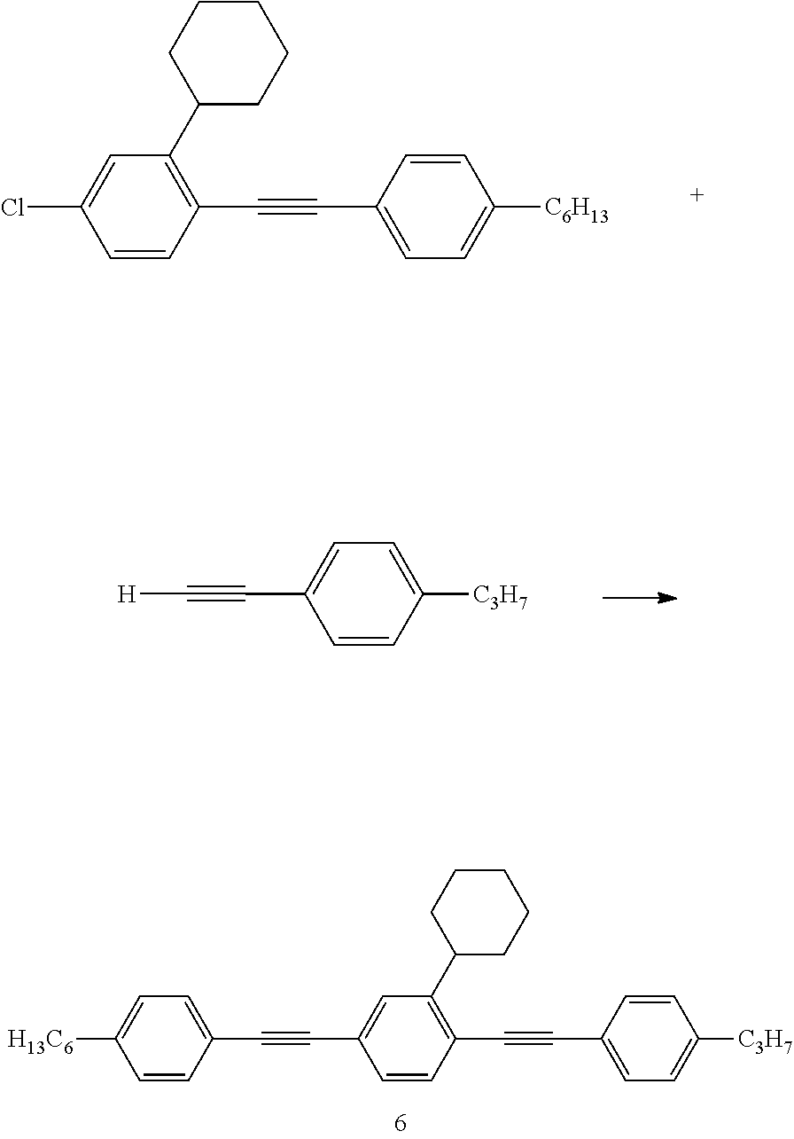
C1=CC([C3H7])=CC=C1C#C[H].C1=CC(C#CC2=CC=C([C6H13])C=C2)=C(C2CCCCC2)C=C1Cl.C1=CC(C#CC2=CC=C([C3H7])C=C2)=C(C2CCCCC2)C=C1C#CC1=CC=C([H13C6])C=C1
